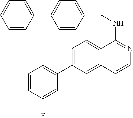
C1=CC(F)=CC(C2=CC=C3C(=C2)C=CN=C3NCC2=CC=C(C3=CC=CC=C3)C=C2)=C1
